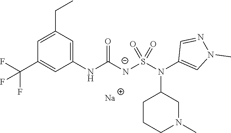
C1(CC)=CC(C(F)(F)F)=CC(NC([N-]S(N(C2=CN(C)N=C2)C2CCCN(C)C2)(=O)=O)=O)=C1.[Na]
